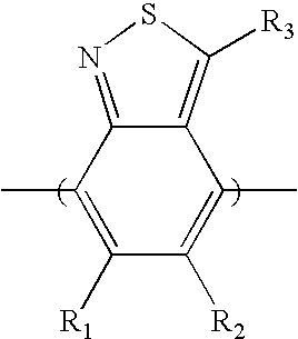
C12=NSC([R3])=C1C(C)=C([R2])C([R1])=C2C
